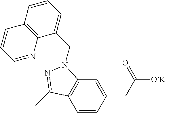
C1=CC(CC(=O)[O-K+])=CC2=C1C(C)=NN2CC1=CC=CC2=C1N=CC=C2
